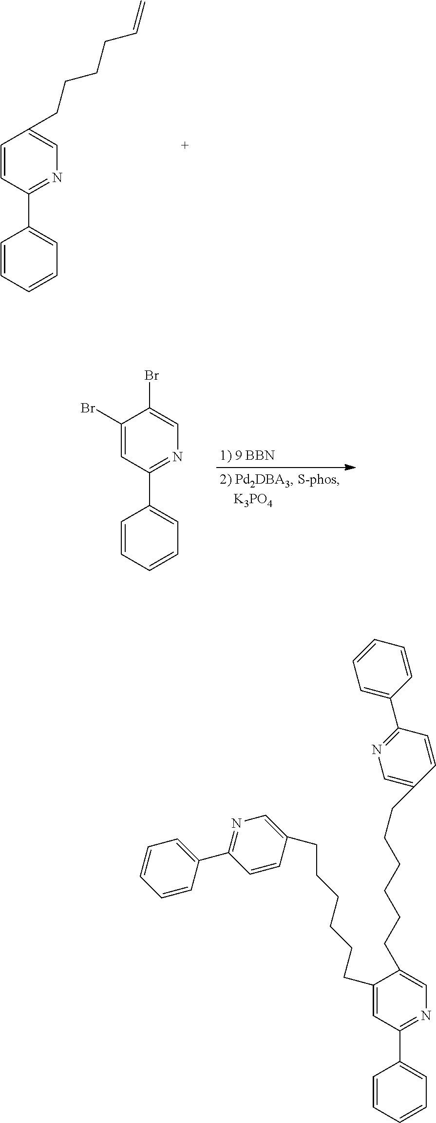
C1=CC(C2=CC=CC=C2)=NC=C1CCCCC=C.C1(Br)=CC(C2=CC=CC=C2)=NC=C1Br.C1(CCCCCCC2=CN=C(C3=CC=CC=C3)C=C2)=CC(C2=CC=CC=C2)=NC=C1CCCCCCC1=CN=C(C2=CC=CC=C2)C=C1
